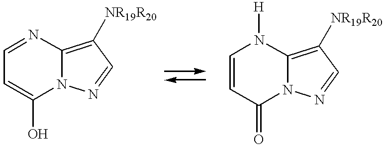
C1=NC2=C([NR19R20])C=NN2C(O)=C1.C1=CC(=O)N2C(=C([NR19R20])C=N2)N1[H]
